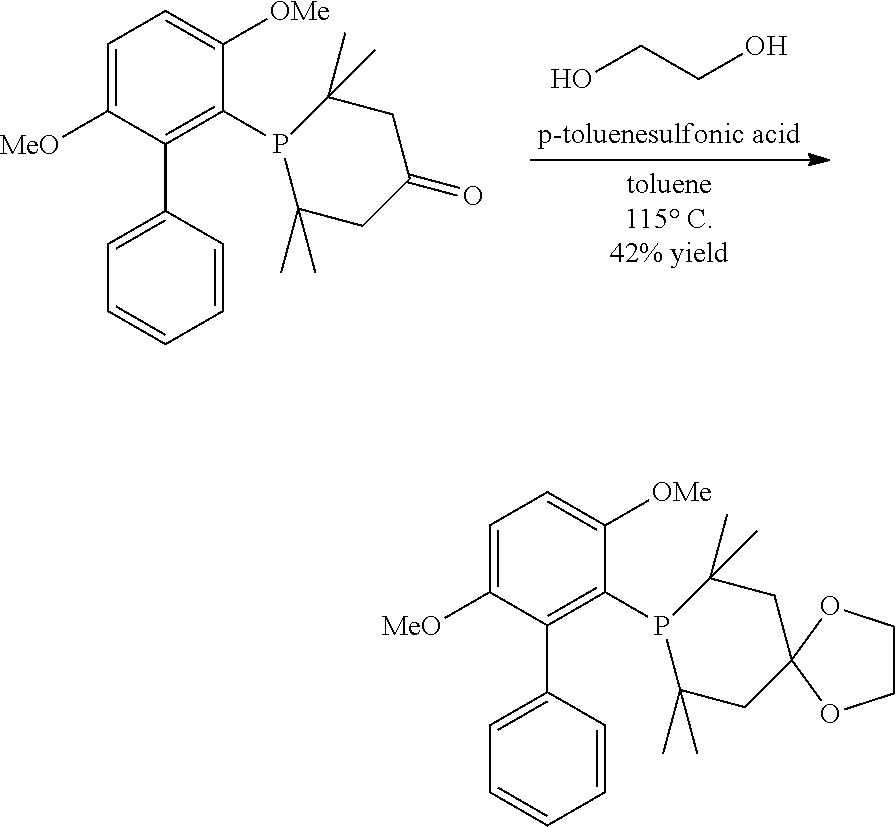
OCCO.C1=C([MeO])C(C2=CC=CC=C2)=C(P2C(C)(C)CC(=O)CC2(C)C)C([OMe])=C1.C1=C([MeO])C(C2=CC=CC=C2)=C(P2C(C)(C)CC3(CC2(C)C)OCCO3)C([OMe])=C1
